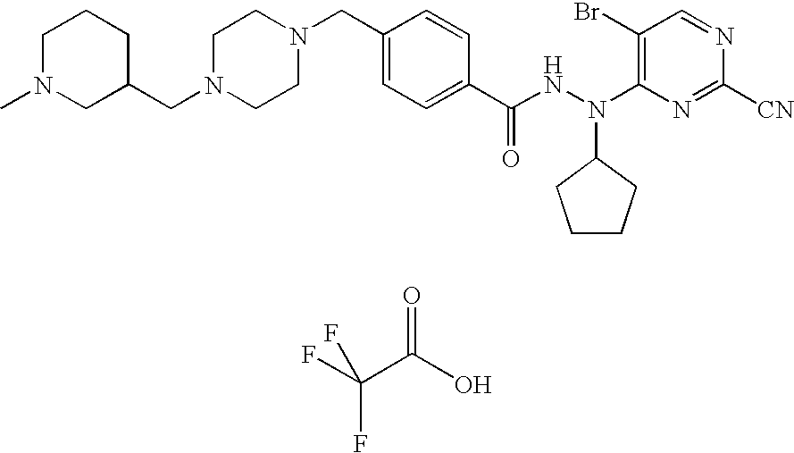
FC(C(O)=O)(F)F.C1=NC([CN])=NC(N(NC(C2=CC=C(CN3CCN(CC4CCCN(C)C4)CC3)C=C2)=O)C2CCCC2)=C1Br
